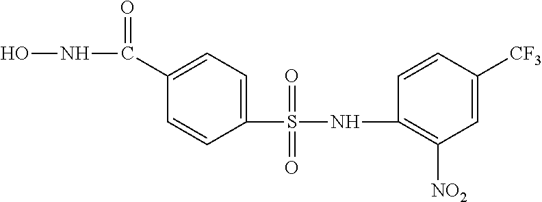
C1(C(NO)=O)=CC=C(S(=O)(=O)NC2=C([NO2])C=C([CF3])C=C2)C=C1
